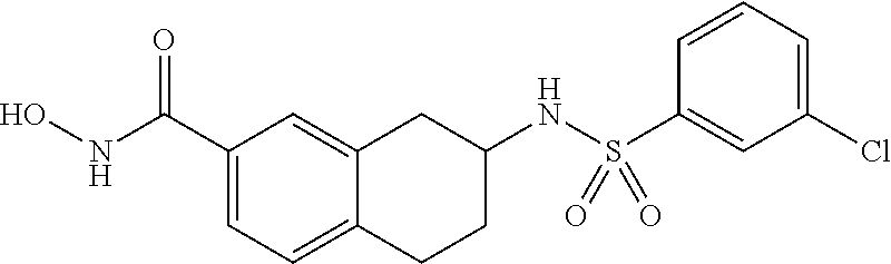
C1(C(NO)=O)=CC=C2C(=C1)CC(NS(C1=CC(Cl)=CC=C1)(=O)=O)CC2
